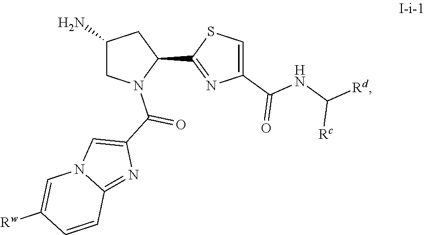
C1(N)CN(C(C2=CN3C(=N2)C=CC([Rw])=C3)=O)C(C2=NC(C(NC([Rd])[Rc])=O)=CS2)C1
